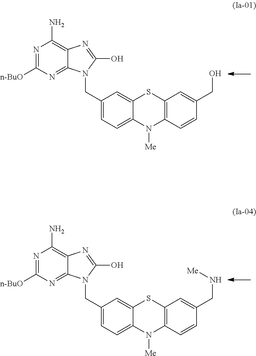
C1(CN2C3=NC([n-BuO])=NC(N)=C3N=C2O)=CC=C2C(=C1)SC1=C(N2[Me])C=CC(CO)=C1.C1(CN2C3=NC([n-BuO])=NC(N)=C3N=C2O)=CC=C2C(=C1)SC1=C(N2[Me])C=CC(CN[Me])=C1
